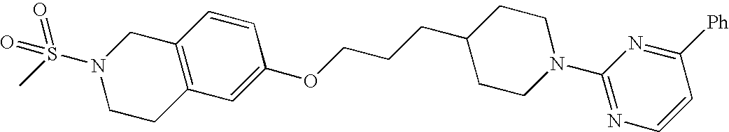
C12=C(C=C(OCCCC3CCN(C4=NC=CC([Ph])=N4)CC3)C=C1)CCN(S(C)(=O)=O)C2
